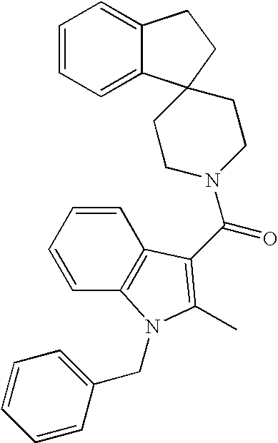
C1=CC=C2C(=C1)CCC21CCN(C(C2=C(C)N(CC3=CC=CC=C3)C3=C2C=CC=C3)=O)CC1
